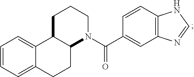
C12=CC=CC=C1C1C(CC2)N(C(C2=CC3=C(C=C2)NC=N3)=O)CCC1
